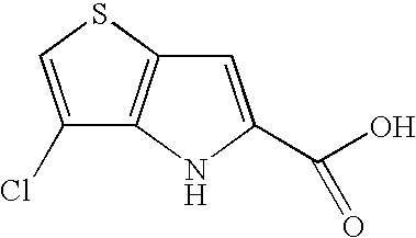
C1(Cl)=CSC2=C1NC(C(O)=O)=C2
